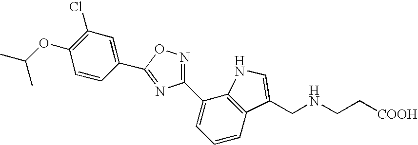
C1(C2=CC=CC3=C2NC=C3CNCC[COOH])=NOC(C2=CC(Cl)=C(OC(C)C)C=C2)=N1
